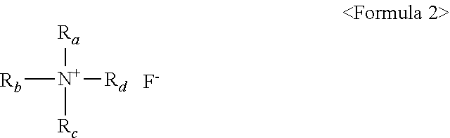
[Ra][N+]([Rc])([Rd])[Rb].[F-]
